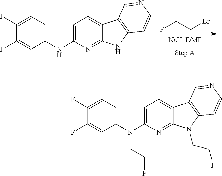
FCCBr.C12=CC=C(NC3=CC=C(F)C(F)=C3)N=C1NC1=C2C=NC=C1.C12=CC=C(N(C3=CC=C(F)C(F)=C3)CCF)N=C1N(CCF)C1=C2C=NC=C1
